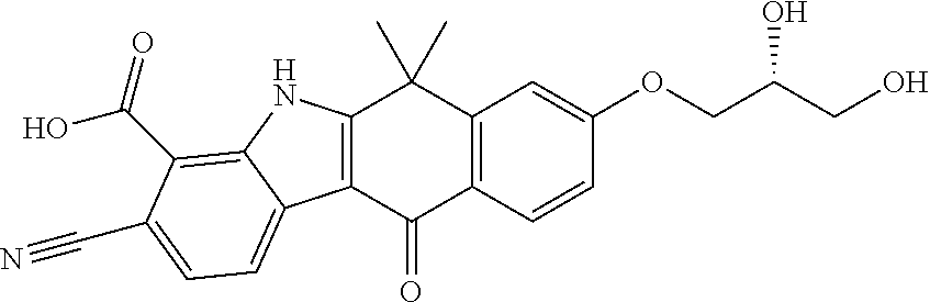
C12=C(C=CC(OCC(CO)O)=C1)C(=O)C1=C(C2(C)C)NC2=C(C(=O)O)C(C#N)=CC=C12
